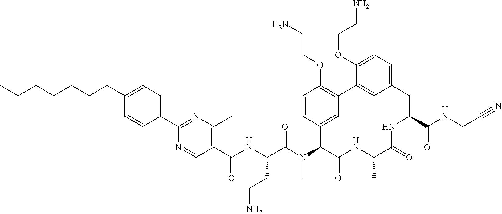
C1(C(NC(C(N(C2C(=O)NC(C)C(=O)NC(C(=O)NCC#N)CC3=CC=C(OCCN)C(=C3)C3=C(OCCN)C=CC2=C3)C)=O)CCN)=O)=C(C)N=C(C2=CC=C(CCCCCCC)C=C2)N=C1
